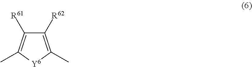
C1([R62])=C(C)[Y6]C(C)=C1[R61]
